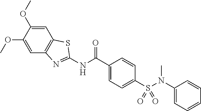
C1=C(OC)C(OC)=CC2=C1SC(NC(C1=CC=C(S(N(C3=CC=CC=C3)C)(=O)=O)C=C1)=O)=N2
